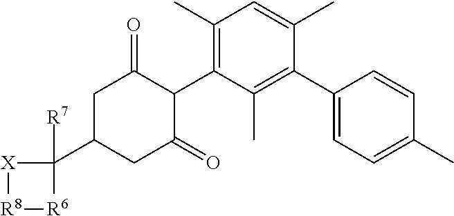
C1C(C2([R7])[X][R8][R6]2)CC(=O)C(C2=C(C)C=C(C)C(C3=CC=C(C)C=C3)=C2C)C1=O
